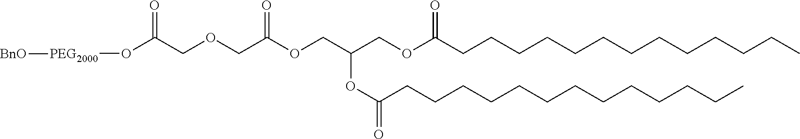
O(C(COCC(OCC(COC(CCCCCCCCCCCCC)=O)OC(=O)CCCCCCCCCCCCC)=O)=O)[PEG2000][BnO]
